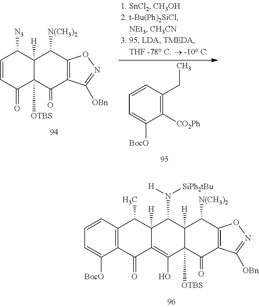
C1=CC2=C(C([BocO])=C1)C(=O)C1=C(O)C3([OTBS])C([H])(C(N([H])[SiPh2tBu])C1([H])C2C)C([N(CH3)2])C1=C(C3=O)C([OBn])=NO1.C1=CC(=O)C2([OTBS])C([H])(C1[N3])C([N(CH3)2])C1=C(C2=O)C([OBn])=NO1.C1=CC=C([BocO])C([CO2Ph])=C1CC
